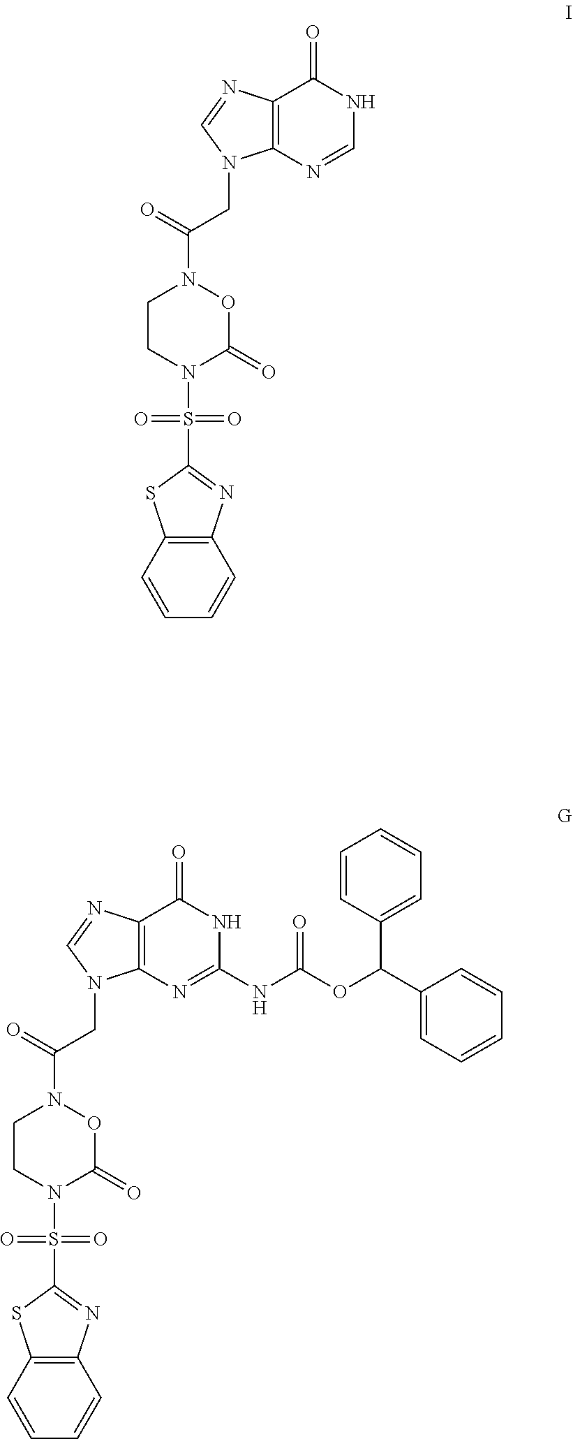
C(C(=O)N1CCN(S(=O)(=O)C2=NC3=C(S2)C=CC=C3)C(=O)O1)N1C2=C(C(=O)NC=N2)N=C1.C(C(=O)N1CCN(S(=O)(=O)C2=NC3=C(S2)C=CC=C3)C(=O)O1)N1C2=C(C(=O)NC(NC(OC(C3=CC=CC=C3)C3=CC=CC=C3)=O)=N2)N=C1
